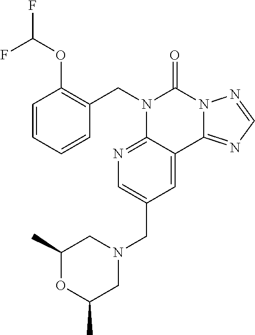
C1=CC(OC(F)F)=C(CN2C3=NC=C(CN4CC(C)OC(C)C4)C=C3C3=NC=NN3C2=O)C=C1
